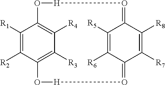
C1([R5])=C([R6])C2=O[H]OC3=C([R3])C([R4])=C(O[H]O=C1C([R8])=C2[R7])C([R1])=C3[R2]
